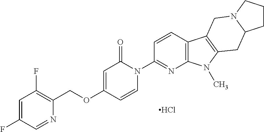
Cl.C1=CN(C2=NC3=C(C=C2)C2=C(N3C)CC3N(C2)CCC3)C(=O)C=C1OCC1=C(F)C=C(F)C=N1
